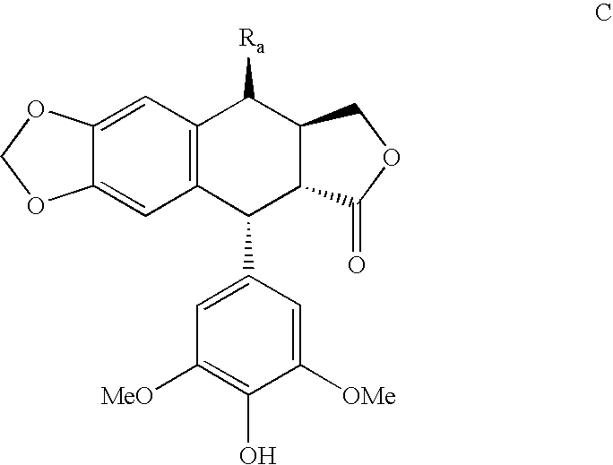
C12=C(C=C3C(=C1)OCO3)C([Ra])C1C(C2C2=CC([MeO])=C(O)C([OMe])=C2)C(=O)OC1
